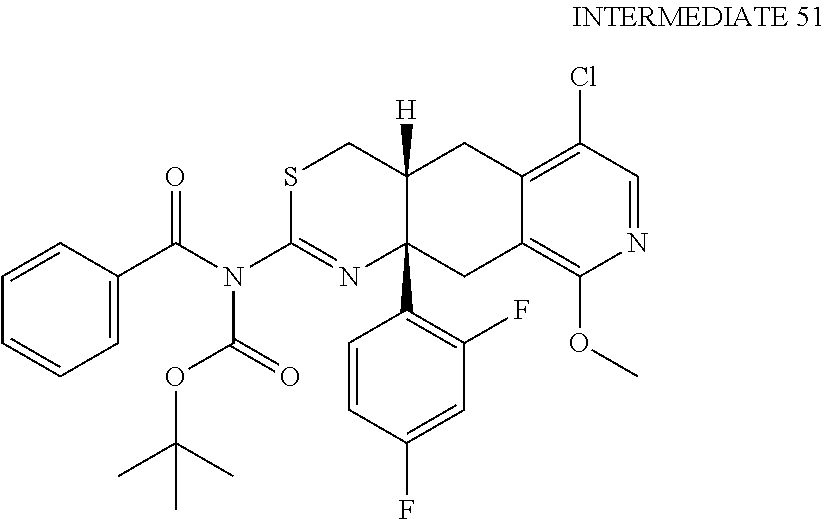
S1C(N(C(C2=CC=CC=C2)=O)C(OC(C)(C)C)=O)=NC2(C3=C(F)C=C(F)C=C3)C([H])(C1)CC1=C(Cl)C=NC(OC)=C1C2
